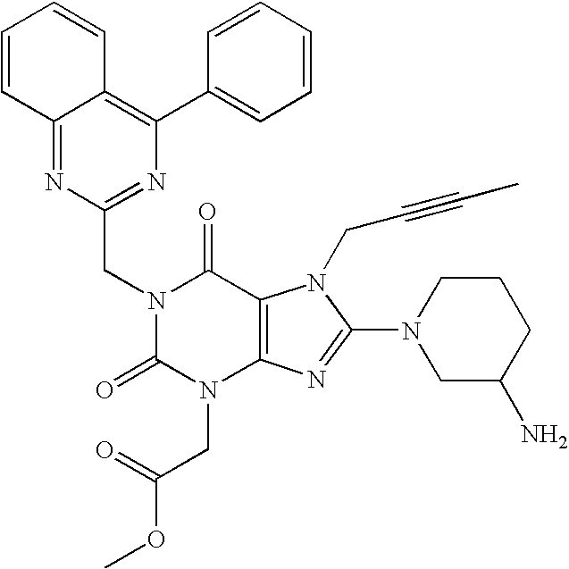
C12=NC(CN3C(=O)N(CC(OC)=O)C4=C(C3=O)N(CC#CC)C(N3CC(N)CCC3)=N4)=NC(C3=CC=CC=C3)=C1C=CC=C2
